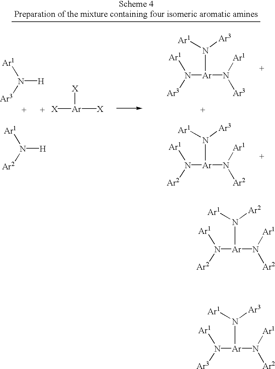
N([Ar3])([Ar](N([Ar1])[Ar2])N([Ar1])[Ar3])[Ar1].N([Ar2])([Ar](N([Ar1])[Ar2])N([Ar1])[Ar2])[Ar1].[Ar]([X])([X])[X].N([Ar3])([H])[Ar1].N([Ar3])([Ar](N([Ar1])[Ar3])N([Ar1])[Ar3])[Ar1].N([Ar2])([H])[Ar1].N([Ar2])([Ar](N([Ar1])[Ar2])N([Ar1])[Ar3])[Ar1]
